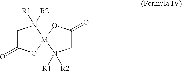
C1C(=O)O[M]2(N1([R2])[R1])N([R2])([R1])CC(=O)O2
